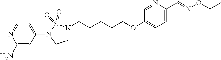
C1(N2CCN(CCCCCOC3=CC=C(C=NOCC)N=C3)S2(=O)=O)=CC=NC(N)=C1
